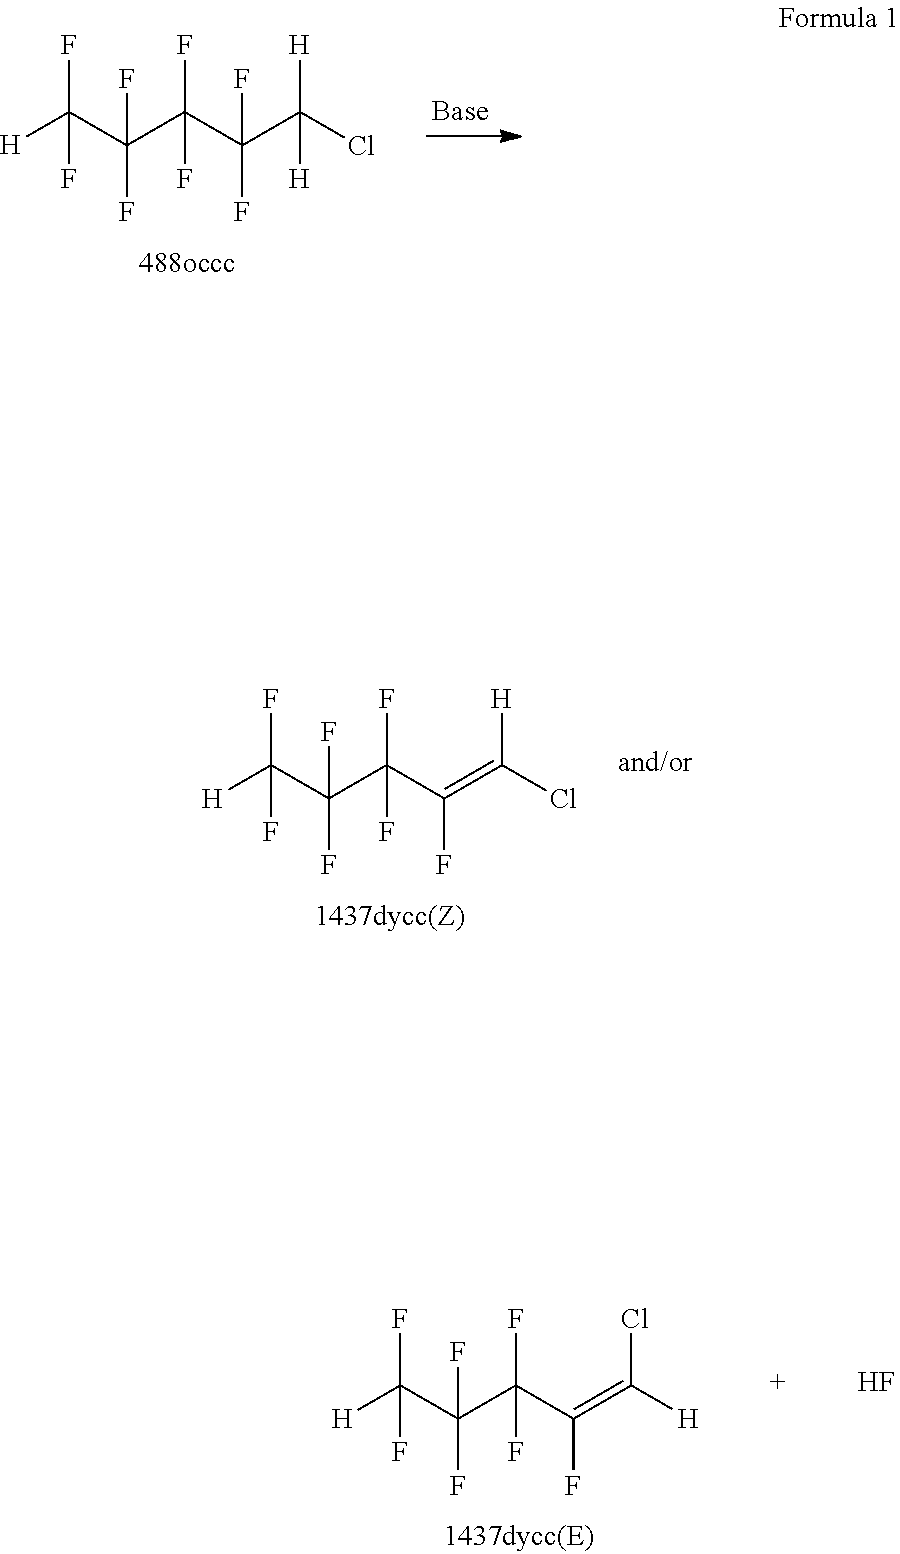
[H]C(C(C(F)(F)C(C(Cl)([H])[H])(F)F)(F)F)(F)F.[H]C(C(C(F)(F)C(=C(Cl)[H])F)(F)F)(F)F.[H]C(C(C(F)(F)C(=C([H])Cl)F)(F)F)(F)F.F
